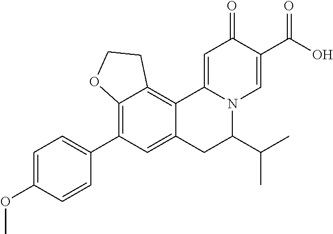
C12=C(C3=CC=C(OC)C=C3)C=C3C(=C1CCO2)C1=CC(=O)C(C(=O)O)=CN1C(C(C)C)C3
